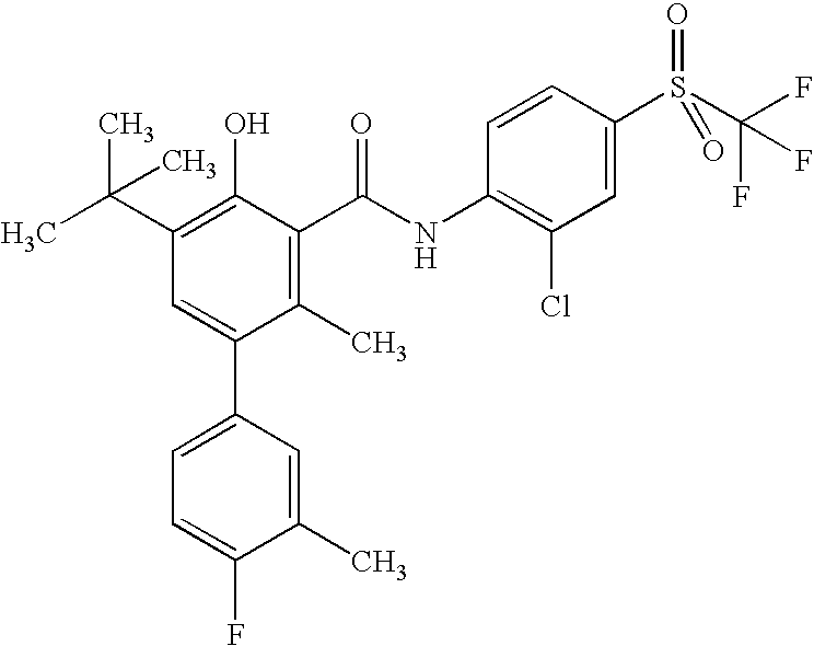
C1(C)=C(C(NC2=C(Cl)C=C(S(C(F)(F)F)(=O)=O)C=C2)=O)C(O)=C(C(C)(C)C)C=C1C1=CC=C(F)C(C)=C1
